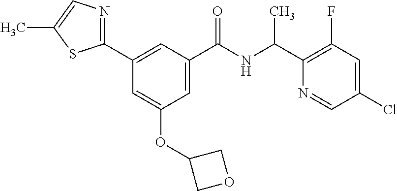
C1(C2=NC=C(C)S2)=CC(C(NC(C2=C(F)C=C(Cl)C=N2)C)=O)=CC(OC2COC2)=C1
